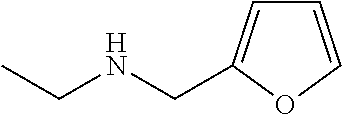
C1=COC(CNCC)=C1
